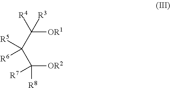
[OR1]C(C(C([OR2])([R8])[R7])([R5])[R6])([R4])[R3]
